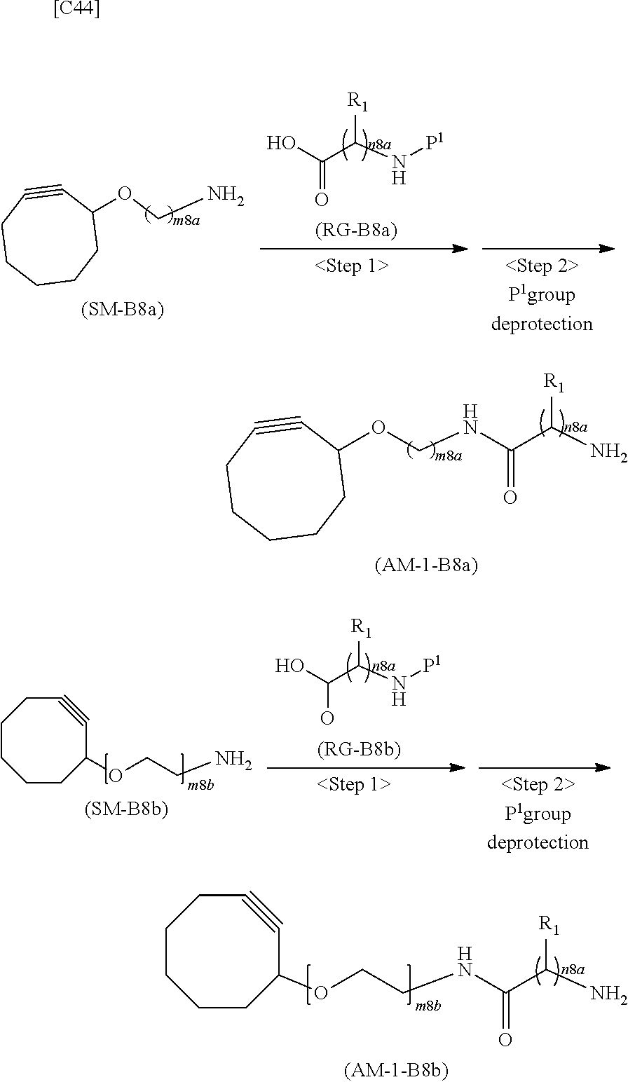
NCOC1C#CCCCCC1.[P1]NC(C(=O)O)[R1].N(C(C(N)[R1])=O)COC1C#CCCCCC1.C1CC(OCCN)C#CCCC1.[P1]NC(C(O)O)[R1].C1CCCC(OCCNC(C(N)[R1])=O)C#CC1.[[C44]]
